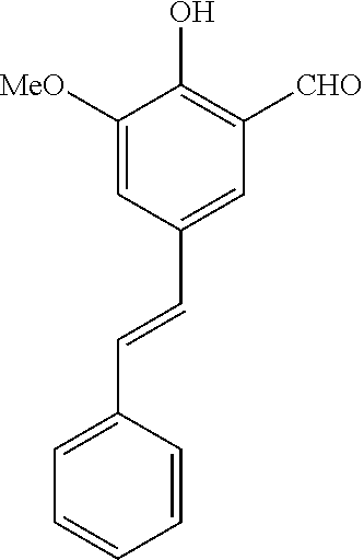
C1([MeO])=CC(C=CC2=CC=CC=C2)=CC([CHO])=C1O
